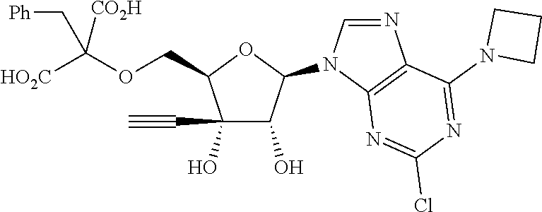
C(C1C(O)(C#C)C(O)C(N2C=NC3=C2N=C(Cl)N=C3N2CCC2)O1)OC([HO2C])([CO2H])C[Ph]
